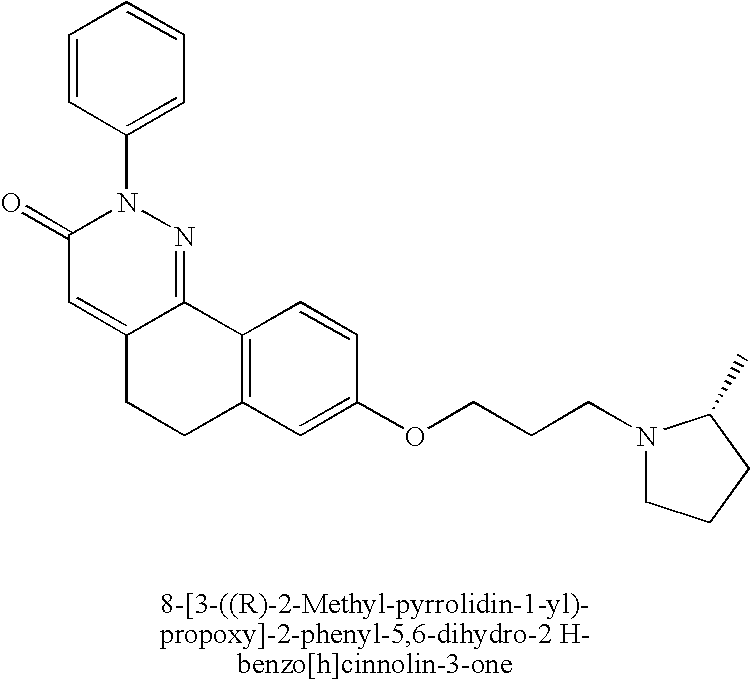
C12=C(C=C(OCCCN3CCCC3C)C=C1)CCC1=CC(=O)N(C3=CC=CC=C3)N=C21
